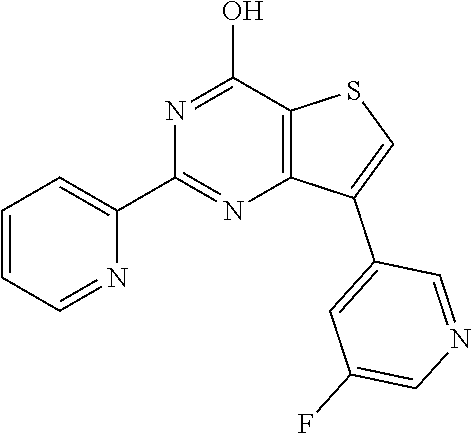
C12=C(C(O)=NC(C3=CC=CC=N3)=N1)SC=C2C1=CC(F)=CN=C1
